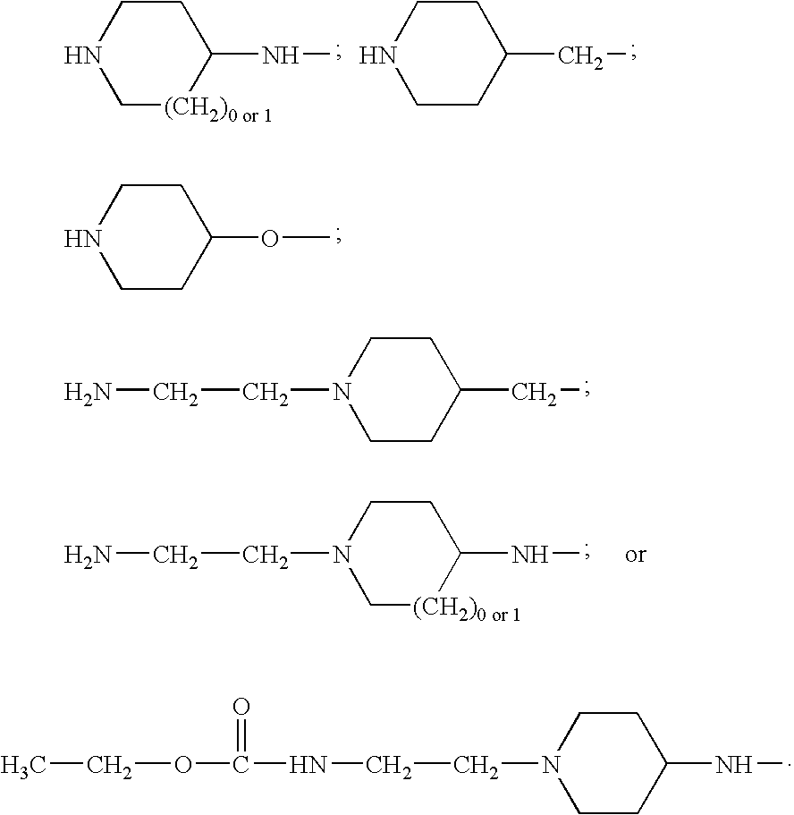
N1C[(CH2)0 or 1]C(NC)CC1.N1CCC(CC)CC1.N1CCC(OC)CC1.N1(CCN)CCC(CC)CC1.N1(CCNC(=O)OCC)CCC(NC)CC1.N1(CCN)C[(CH2)0 or 1]C(NC)CC1
